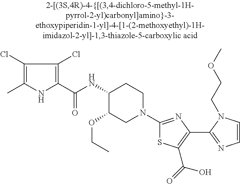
C1(NC(C2=C(Cl)C(Cl)=C(C)N2)=O)C(OCC)CN(C2=NC(C3=NC=CN3CCOC)=C(C(=O)O)S2)CC1
